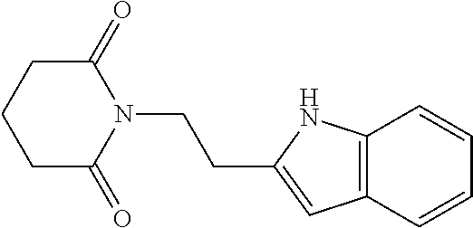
C(CN1C(=O)CCCC1=O)C1=CC2=C(N1)C=CC=C2
